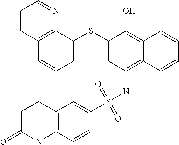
C1=C(SC2=CC=CC3=C2N=CC=C3)C(O)=C2C(=C1NS(C1=CC3=C(C=C1)NC(=O)CC3)(=O)=O)C=CC=C2
